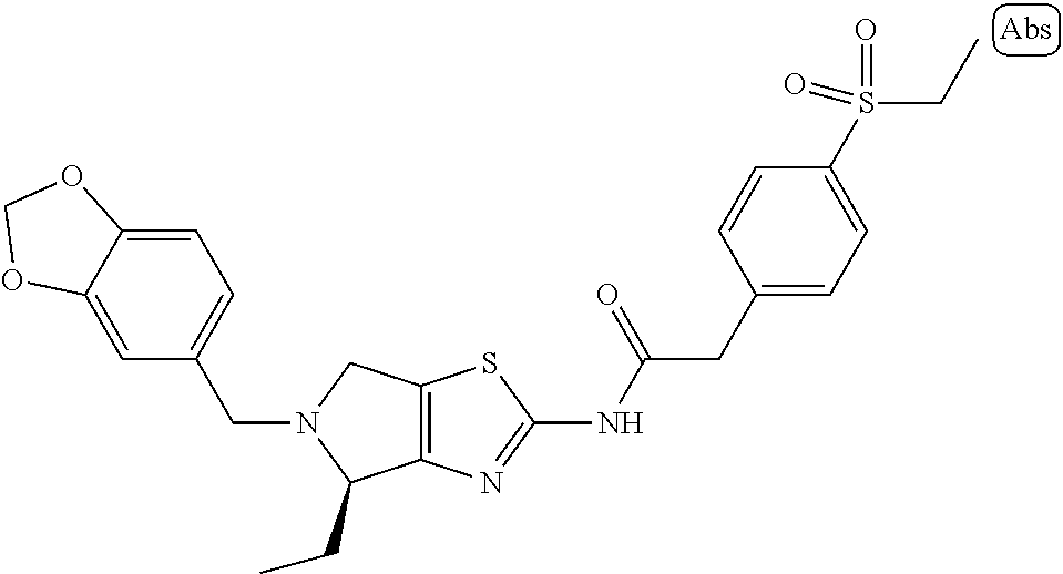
C12=C(N=C(NC(CC3=CC=C(S(CC)(=O)=O)C=C3)=O)S1)C(CC)N(CC1=CC=C3C(=C1)OCO3)C2
